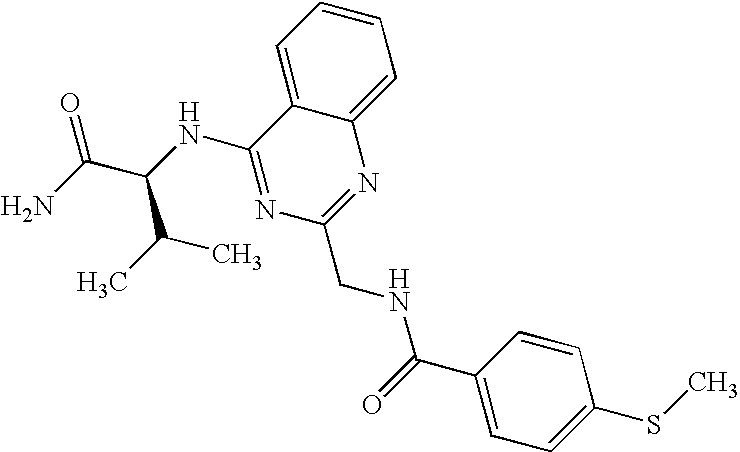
C12=CC=CC=C1C(NC(C(C)C)C(N)=O)=NC(CNC(C1=CC=C(SC)C=C1)=O)=N2
